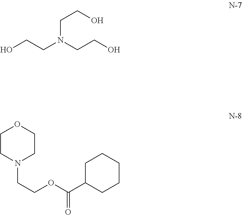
OCCN(CCO)CCO.C1CN(CCOC(=O)C2CCCCC2)CCO1
